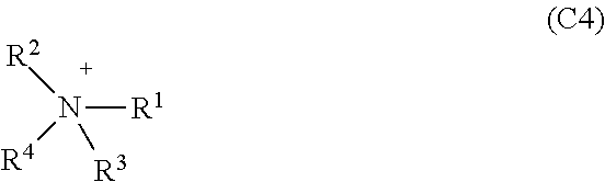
N([R1])([R3])([R2])[R4]
